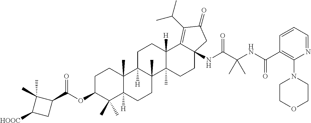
C1C2([H])C(C)(C3(C)C([H])(C1)C1=C(C(C)C)C(=O)CC1(NC(C(NC(C1=C(N4CCOCC4)N=CC=C1)=O)(C)C)=O)CC3)CCC1([H])C2(C)CCC(OC(C2C(C)(C)C([HOOC])C2)=O)C1(C)C
